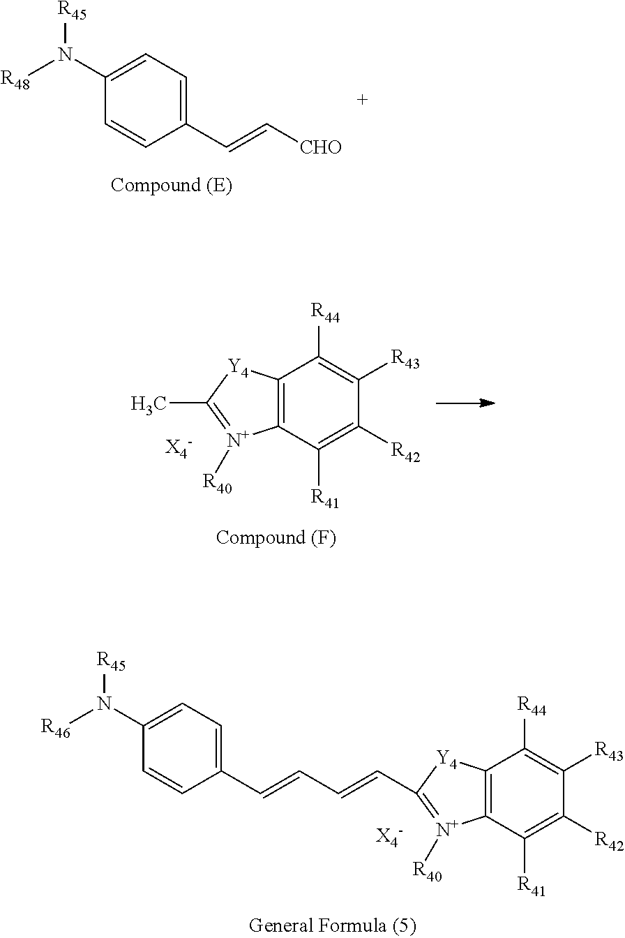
C1=C(N([R48])[R45])C=CC(C=C[CHO])=C1.C12=C(C([R41])=C([R42])C([R43])=C1[R44])[N+]([R40])=C(C)[Y4]2.C12=C(C([R41])=C([R42])C([R43])=C1[R44])[N+]([R40])=C(C=CC=CC1=CC=C(N([R46])[R45])C=C1)[Y4]2
